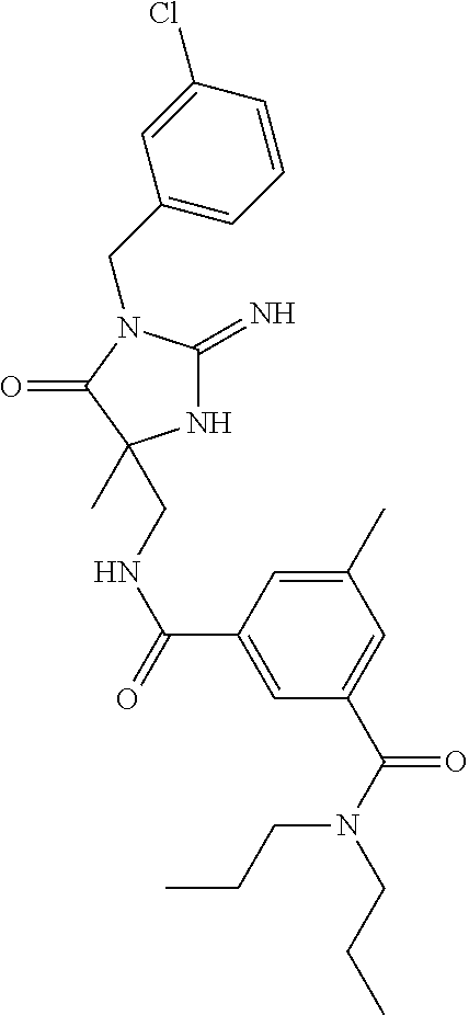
N1C(=N)N(CC2=CC=CC(Cl)=C2)C(=O)C1(C)CNC(=O)C1=CC(C(N(CCC)CCC)=O)=CC(C)=C1
